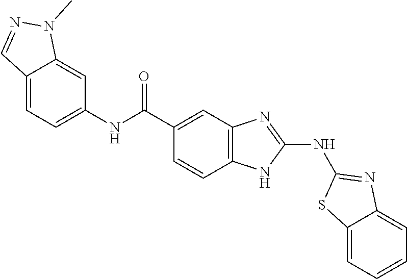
C1(C(=O)NC2=CC=C3C(=C2)N(C)N=C3)=CC2=C(C=C1)NC(NC1=NC3=CC=CC=C3S1)=N2
